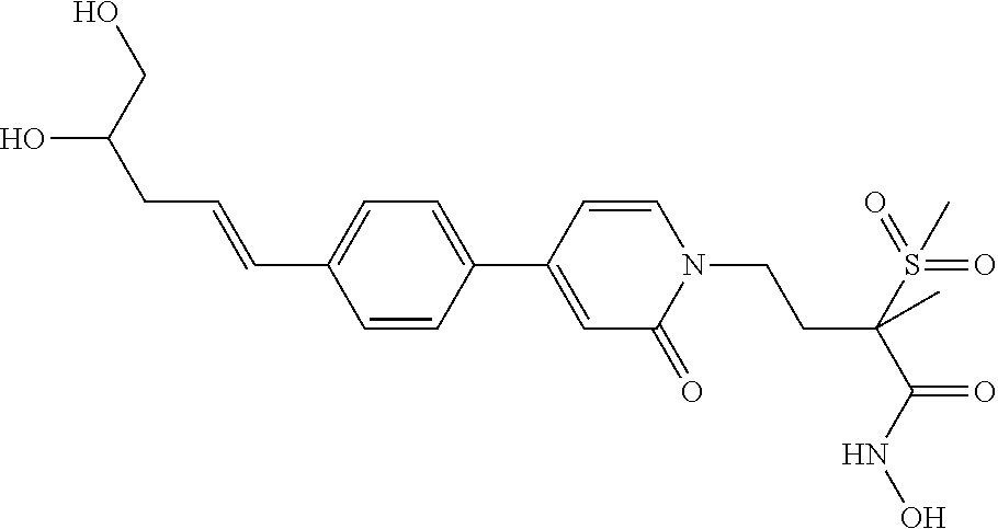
C1=CC(C2=CC(=O)N(CCC(C(=O)NO)(S(=O)(=O)C)C)C=C2)=CC=C1C=CCC(CO)O
